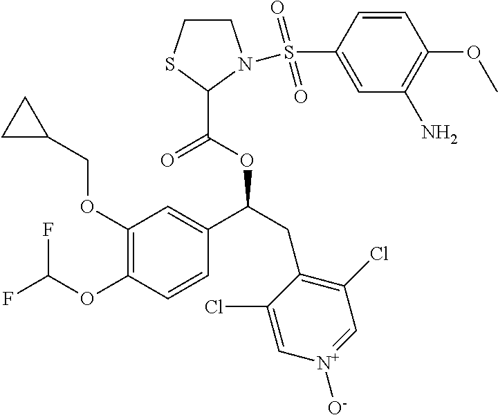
C1(OCC2CC2)=C(OC(F)F)C=CC(C(CC2=C(Cl)C=[N+]([O-])C=C2Cl)OC(=O)C2N(S(C3=CC(N)=C(OC)C=C3)(=O)=O)CCS2)=C1
